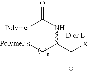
SCC(C([X])=O)NC(=O)[Polymer]
